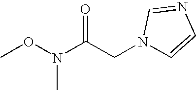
CON(C(CN1C=CN=C1)=O)C
